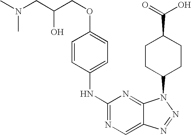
C1=CC(NC2=NC=C3C(=N2)N(C2CCC(C(=O)O)CC2)N=N3)=CC=C1OCC(O)CN(C)C
